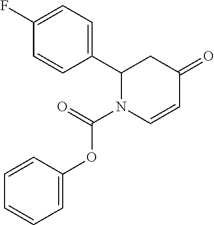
C1=CC(C2N(C(OC3=CC=CC=C3)=O)C=CC(=O)C2)=CC=C1F
